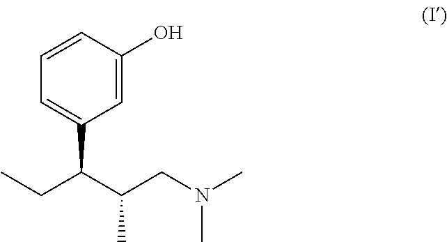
C1=CC(O)=CC(C(C(CN(C)C)C)CC)=C1
